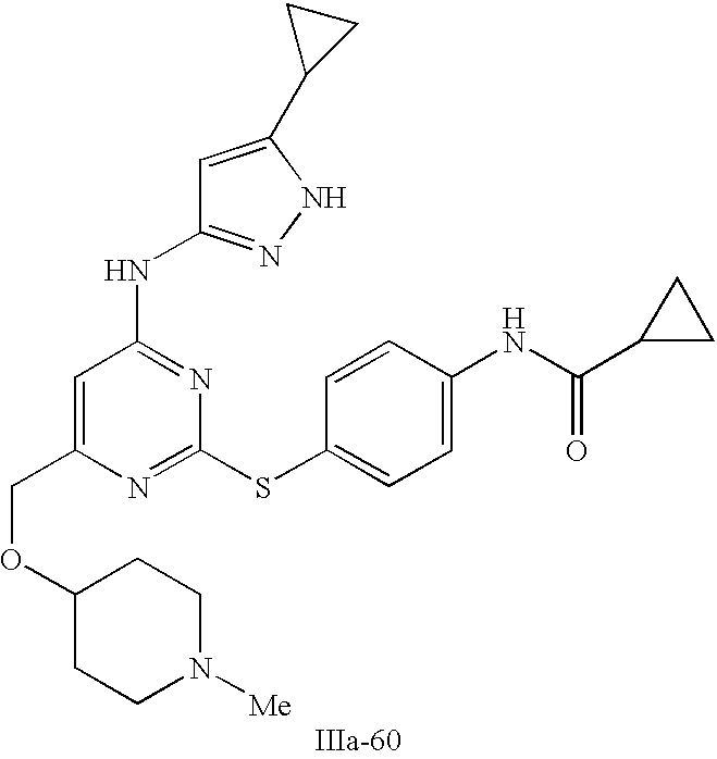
C1=C(COC2CCN([Me])CC2)N=C(SC2=CC=C(NC(C3CC3)=O)C=C2)N=C1NC1=NNC(C2CC2)=C1
